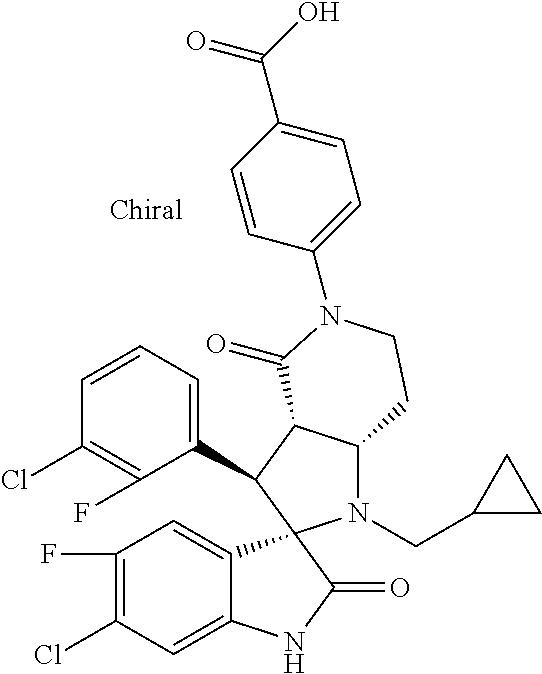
C1(C2C3C(N(CC4CC4)C24C2=CC(F)=C(Cl)C=C2NC4=O)CCN(C2=CC=C(C(=O)O)C=C2)C3=O)=CC=CC(Cl)=C1F
